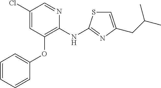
C1=CC=CC(OC2=C(NC3=NC(CC(C)C)=CS3)N=CC(Cl)=C2)=C1
